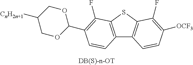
C12=C(SC3=C1C=CC([OCF3])=C3F)C(F)=C(C1OCC([CnH2n+1])CO1)C=C2
